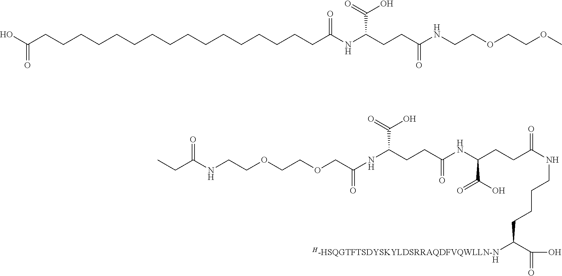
[H].C(NCCOCCOCC(=O)NC(CCC(NC(CCC(NCCCCC([H-HSQGTFTSDYSKYLDSRRAQDFVQWLLN-N])C(O)=O)=O)C(O)=O)=O)C(=O)O)(=O)CC.C(CCCCCCC(NC(CCC(NCCOCCOC)=O)C(O)=O)=O)CCCCCCCCCC(O)=O
